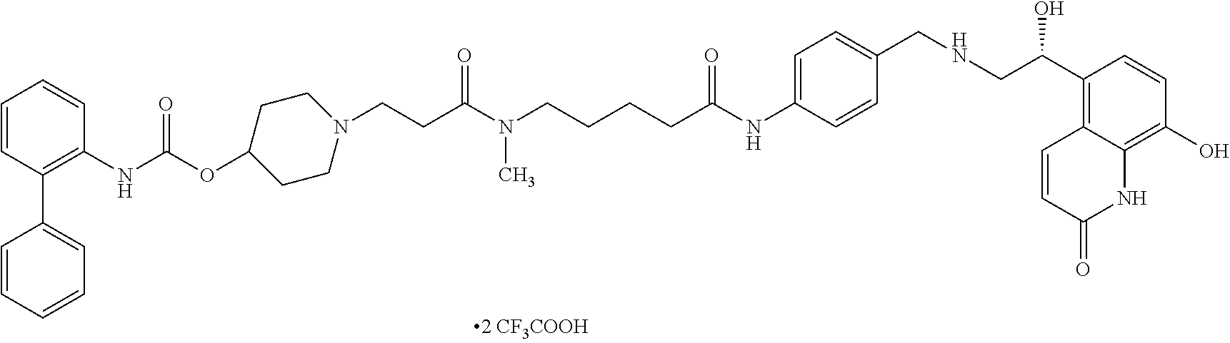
C1=CC(C2=CC=CC=C2)=C(NC(OC2CCN(CCC(N(CCCCC(NC3=CC=C(CNCC(C4=C5C(=C(O)C=C4)NC(=O)C=C5)O)C=C3)=O)C)=O)CC2)=O)C=C1
